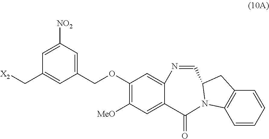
[X2]CC1=CC(COC2=C([MeO])C=C3C(=C2)N=CC2CC4=C(C=CC=C4)N2C3=O)=CC([NO2])=C1
